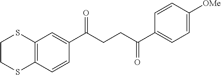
C12=C(C=CC(C(CCC(C3=CC=C([OMe])C=C3)=O)=O)=C1)SCCS2
